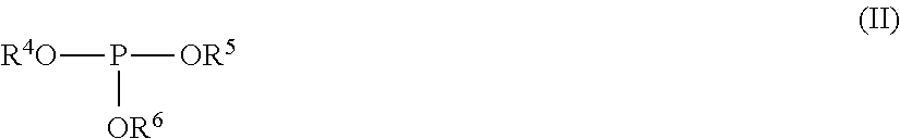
[R4O]P([OR6])[OR5]
